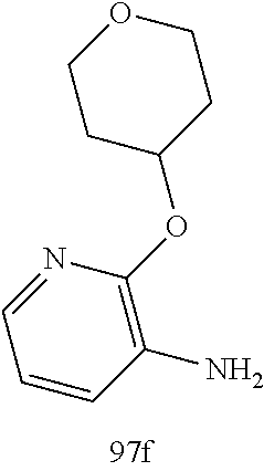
C1(N)=C(OC2CCOCC2)N=CC=C1
